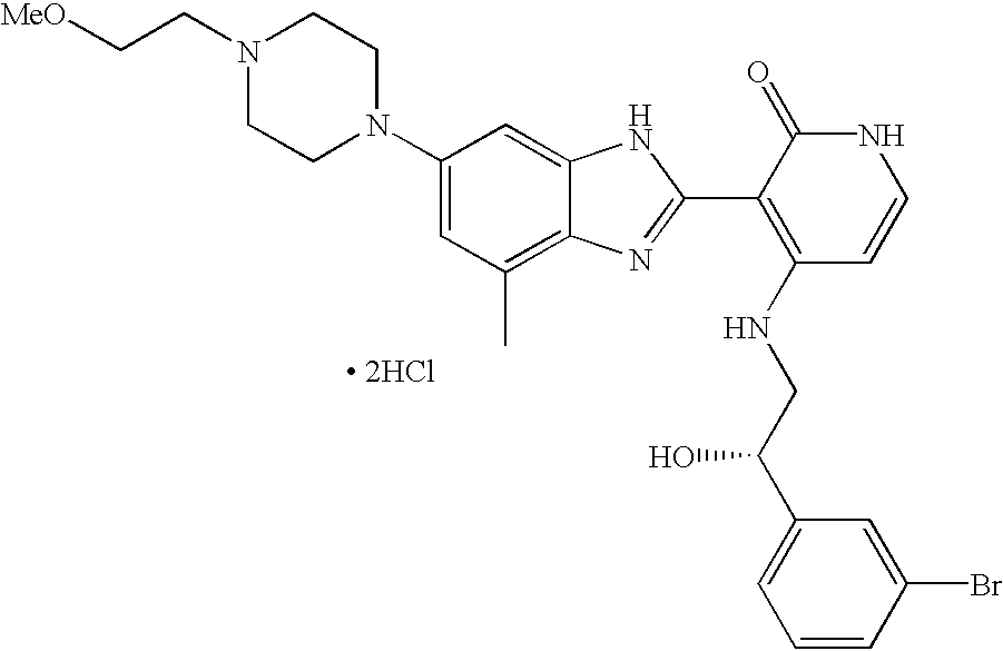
[MeO]CCN1CCN(C2=CC(C)=C3C(=C2)NC(C2=C(NCC(C4=CC=CC(Br)=C4)O)C=CNC2=O)=N3)CC1.[ 2HCl]
